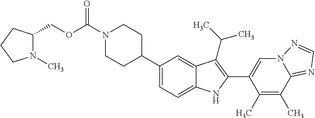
C(=O)(N1CCC(C2=CC=C3C(=C2)C(C(C)C)=C(C2=CN4C(=NC=N4)C(C)=C2C)N3)CC1)OCC1N(C)CCC1
